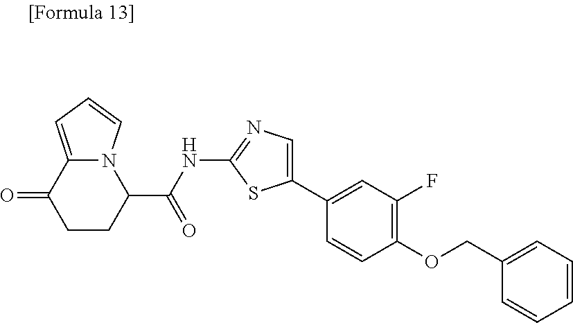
N12C(=CC=C1)C(=O)CCC2C(NC1=NC=C(C2=CC(F)=C(OCC3=CC=CC=C3)C=C2)S1)=O
